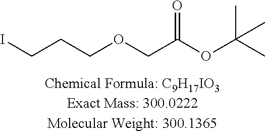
C(CCOCC(OC(C)(C)C)=O)I
